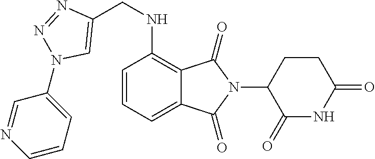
C12=CC=CC(NCC3=CN(C4=CC=CN=C4)N=N3)=C1C(=O)N(C1C(=O)NC(=O)CC1)C2=O
